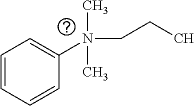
C1=CC=CC(N(CCC)(C)C)=C1
